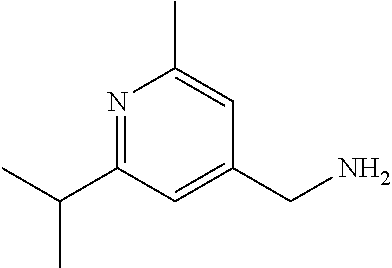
C1(CN)=CC(C(C)C)=NC(C)=C1
